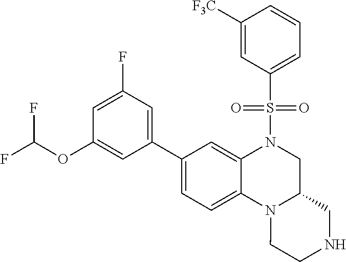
C1=C(F)C=C(C2=CC=C3C(=C2)N(S(C2=CC=CC([F3C])=C2)(=O)=O)CC2N3CCNC2)C=C1OC(F)F
